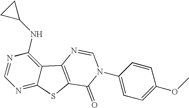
C1=NC(NC2CC2)=C2C(=N1)SC1=C2N=CN(C2=CC=C(OC)C=C2)C1=O
